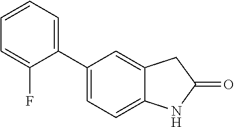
C1(C2=CC=CC=C2F)=CC=C2C(=C1)CC(=O)N2
